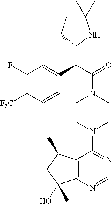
C(C(=O)N1CCN(C2=NC=NC3=C2C(C)CC3(O)C)CC1)(C1NC(C)(C)CC1)C1=CC(F)=C([F3C])C=C1
